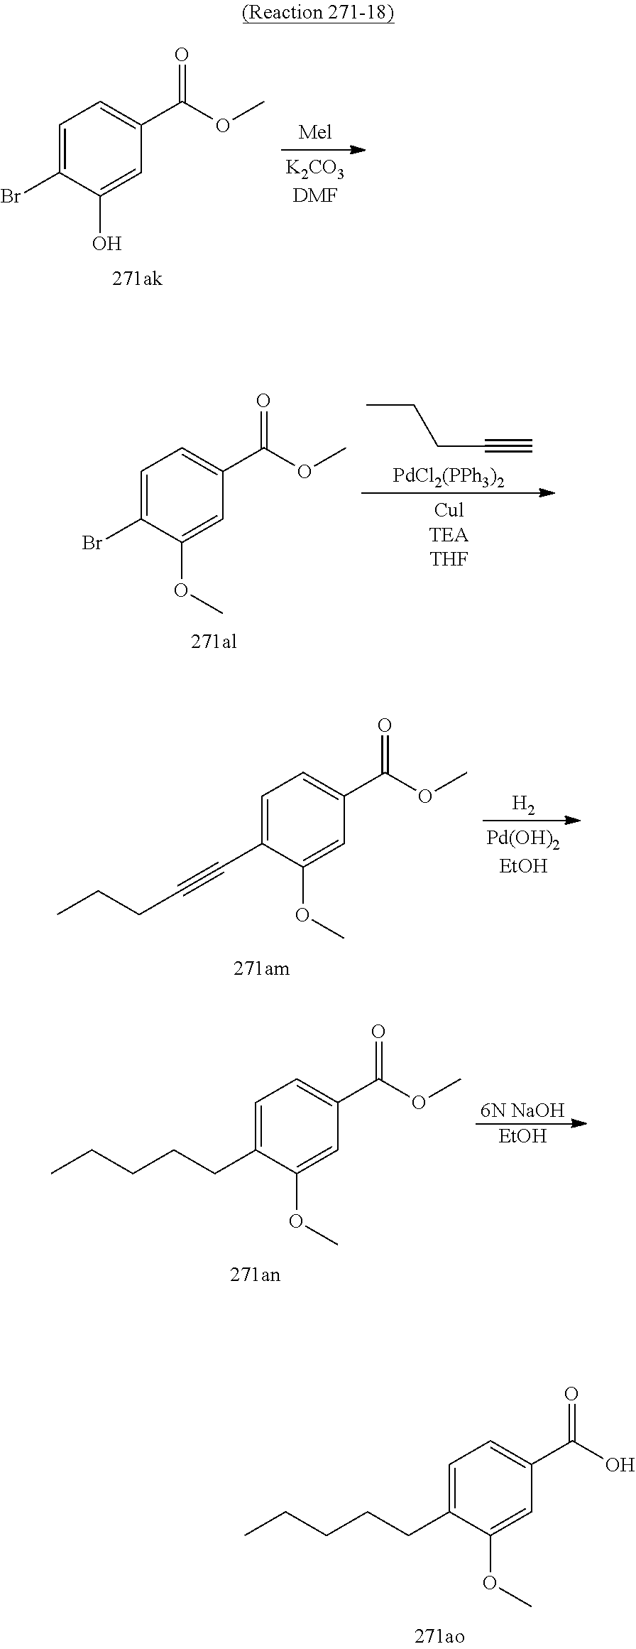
C1=C(CCCCC)C(OC)=CC(C(=O)O)=C1.C1=C(Br)C(O)=CC(C(=O)OC)=C1.C1=C(Br)C(OC)=CC(C(=O)OC)=C1.CCCC#C.[PdCl2(PPh3)2].C1=C(C#CCCC)C(OC)=CC(C(=O)OC)=C1.[H2].C1=C(CCCCC)C(OC)=CC(C(=O)OC)=C1.[6N NaOH].[EtOH]
